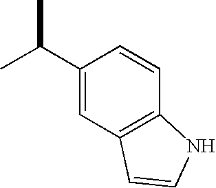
CC(C1=CC2=C(C=C1)NC=C2)C
